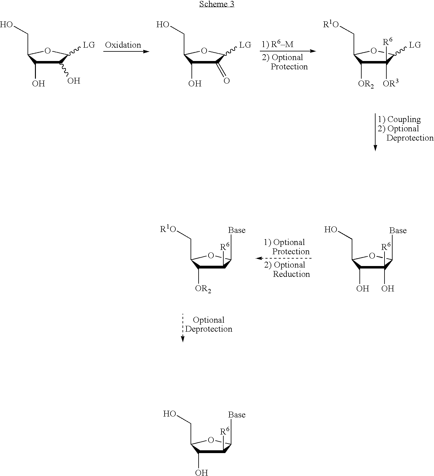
C1(O)C(O)C(CO)OC1[LG].C1(=O)C(O)C(CO)OC1[LG].C1([R6])([OR3])C([OR2])C(C[R1O])OC1[LG].C1([R6])(O)C(O)C(CO)OC1[Base].C1([R6])C([OR2])C(C[R1O])OC1[Base].C1([R6])C(O)C(CO)OC1[Base]
